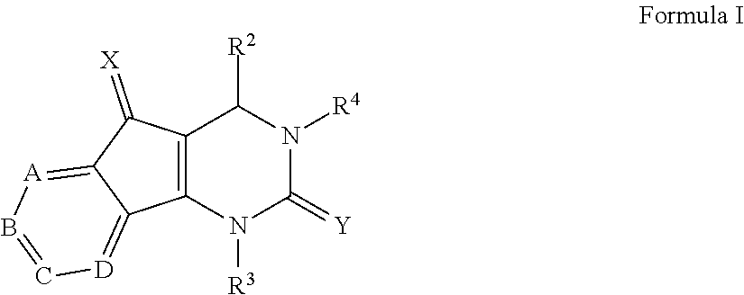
C12=C(N([R3])C(=[Y])N([R4])C1[R2])C1=[D]C=B[A]=C1C2=[X]
